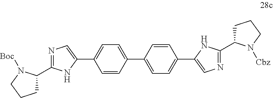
N1=C(C2CCCN2[Boc])NC(C2=CC=C(C3=CC=C(C4=CN=C(C5CCCN5[Cbz])N4)C=C3)C=C2)=C1
